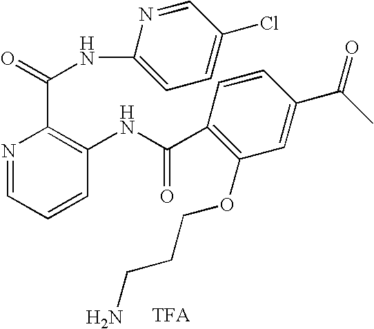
N1=CC=CC(NC(C2=C(OCCCN)C=C(C(=O)C)C=C2)=O)=C1C(=O)NC1=CC=C(Cl)C=N1.[ TFA]
